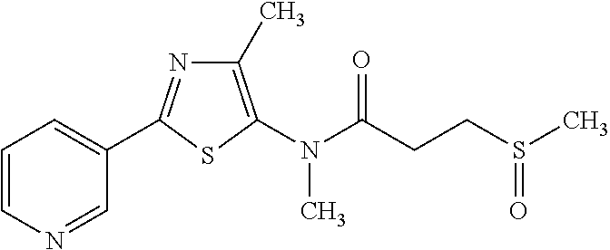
C1=CC=C(C2=NC(C)=C(N(C(=O)CCS(C)=O)C)S2)C=N1
